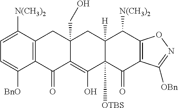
C12(CO)C(=C(O)C3([OTBS])C([H])(C1)C([N(CH3)2])C1=C(C3=O)C([OBn])=NO1)C(=O)C1=C(C2)C([N(CH3)2])=CC=C1[BnO]
